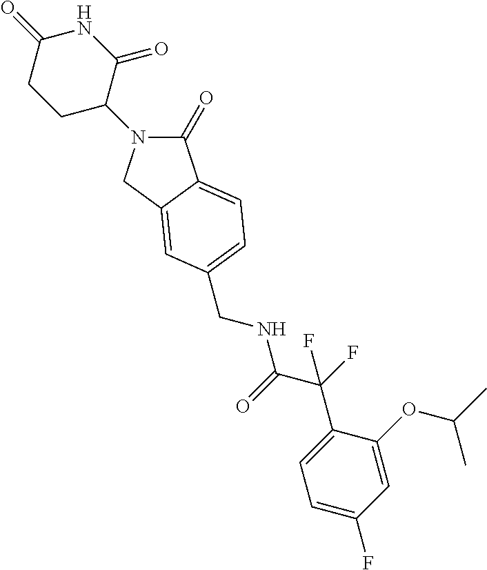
C1C(N2C(=O)C3=CC=C(CNC(C(F)(C4=CC=C(F)C=C4OC(C)C)F)=O)C=C3C2)C(=O)NC(=O)C1
